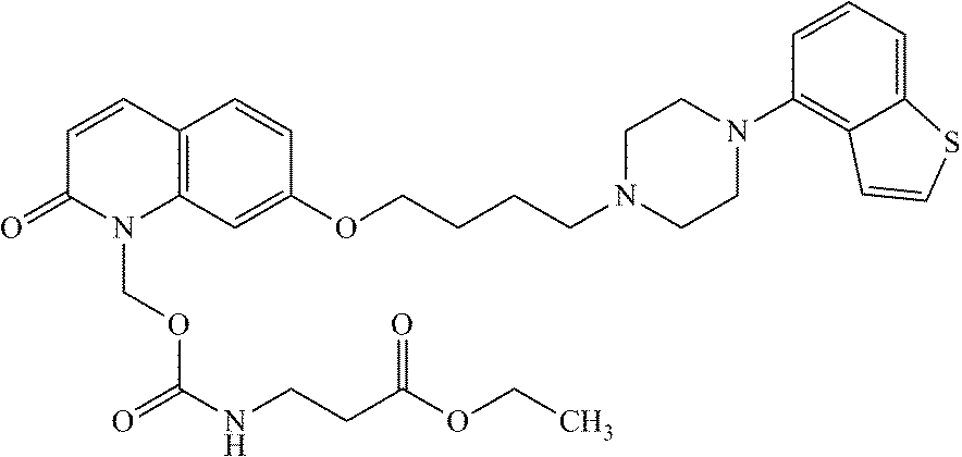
C12=C(C=C(OCCCCN3CCN(C4=C5C(=CC=C4)SC=C5)CC3)C=C1)N(COC(=O)NCCC(=O)OCC)C(=O)C=C2
